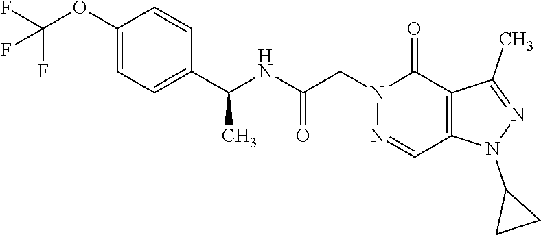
C1(OC(F)(F)F)=CC=C(C(NC(CN2N=CC3=C(C2=O)C(C)=NN3C2CC2)=O)C)C=C1
